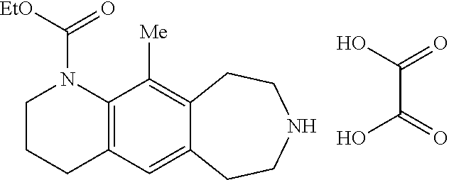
C12=C(C=C3C(=C1[Me])CCNCC3)CCCN2C([EtO])=O.C(C(=O)O)(=O)O
